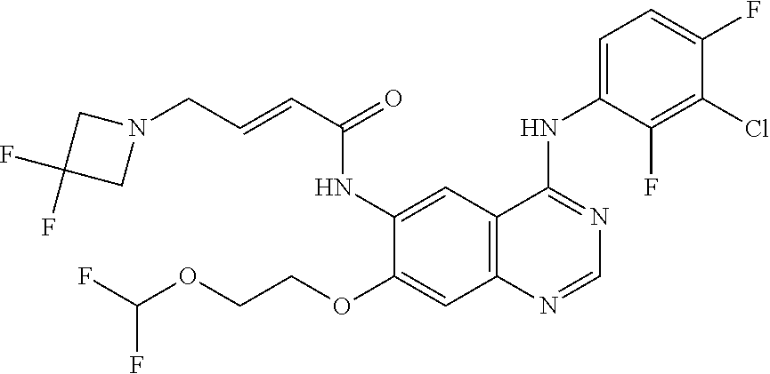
FC(OCCOC1=CC2=C(C=C1NC(C=CCN1CC(F)(F)C1)=O)C(NC1=CC=C(F)C(Cl)=C1F)=NC=N2)F
